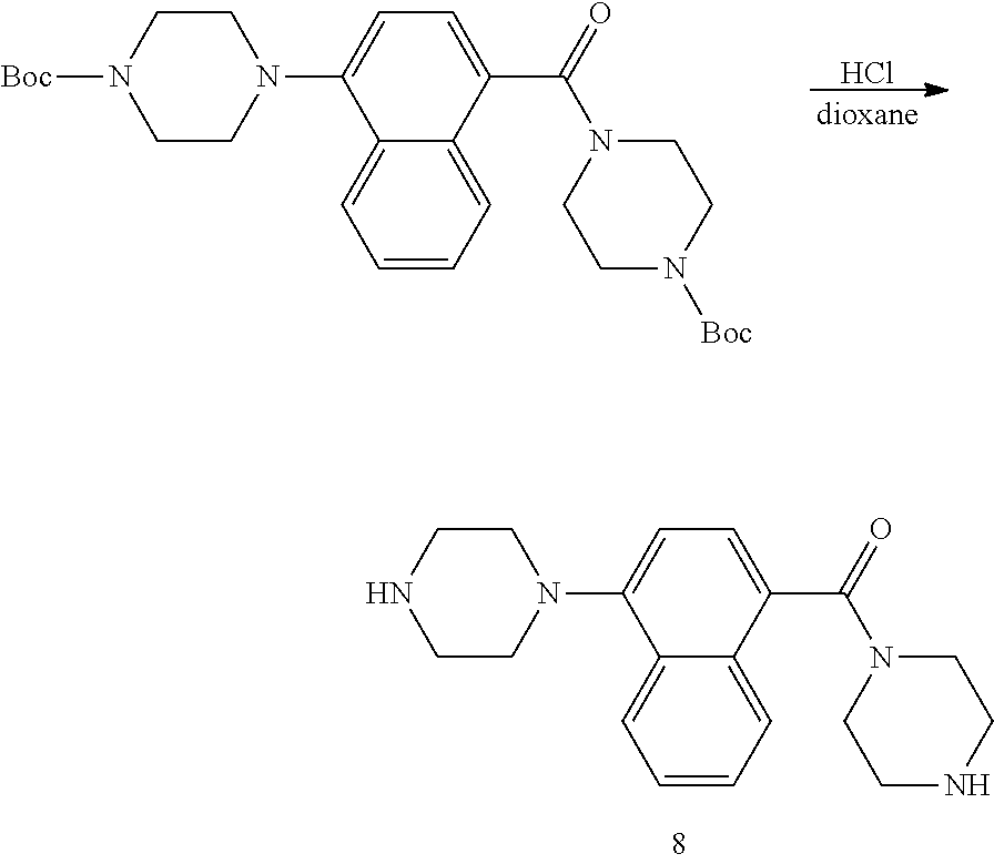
C1CN(C2=CC=C(C(=O)N3CCNCC3)C3=CC=CC=C23)CCN1.Cl.C1CN(C2=CC=C(C(=O)N3CCN([Boc])CC3)C3=CC=CC=C23)CCN1[Boc]
